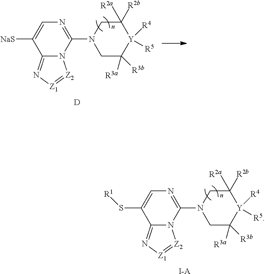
[I-A].N1(C2=NC=C(S[R1])C3=N[Z1]=[Z2]N32)CC([R3a])([R3b])[Y]([R5])([R4])C([R2a])([R2b])C1.[D].N1(C2=NC=C([NaS])C3=N[Z1]=[Z2]N32)CC([R3a])([R3b])[Y]([R5])([R4])C([R2a])([R2b])C1
